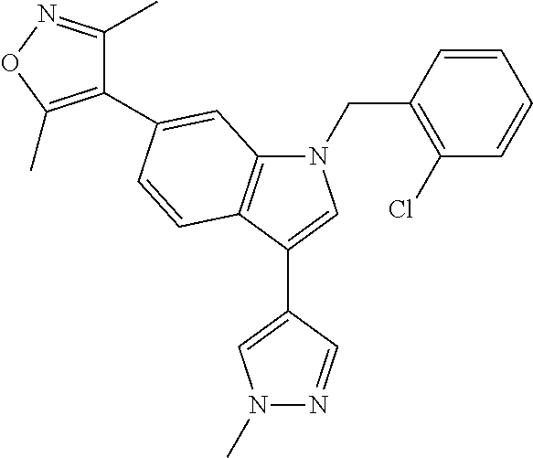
C1(C2=CC3=C(C(C4=CN(C)N=C4)=CN3CC3=C(Cl)C=CC=C3)C=C2)=C(C)ON=C1C
